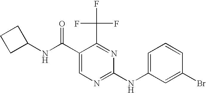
N(C(C1=CN=C(NC2=CC=CC(Br)=C2)N=C1C(F)(F)F)=O)C1CCC1
